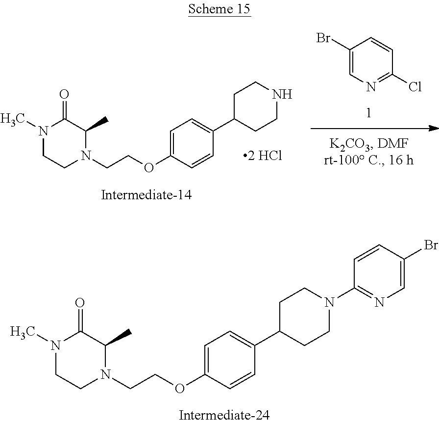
C1(Br)=CN=C(Cl)C=C1.C1=C(OCCN2C(C)C(=O)N(C)CC2)C=CC(C2CCNCC2)=C1.C1=C(OCCN2C(C)C(=O)N(C)CC2)C=CC(C2CCN(C3=NC=C(Br)C=C3)CC2)=C1
